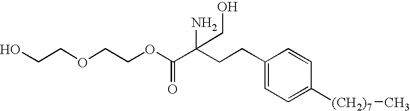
OCCOCCOC(C(CCC1=CC=C([(CH2)7]C)C=C1)(N)CO)=O
